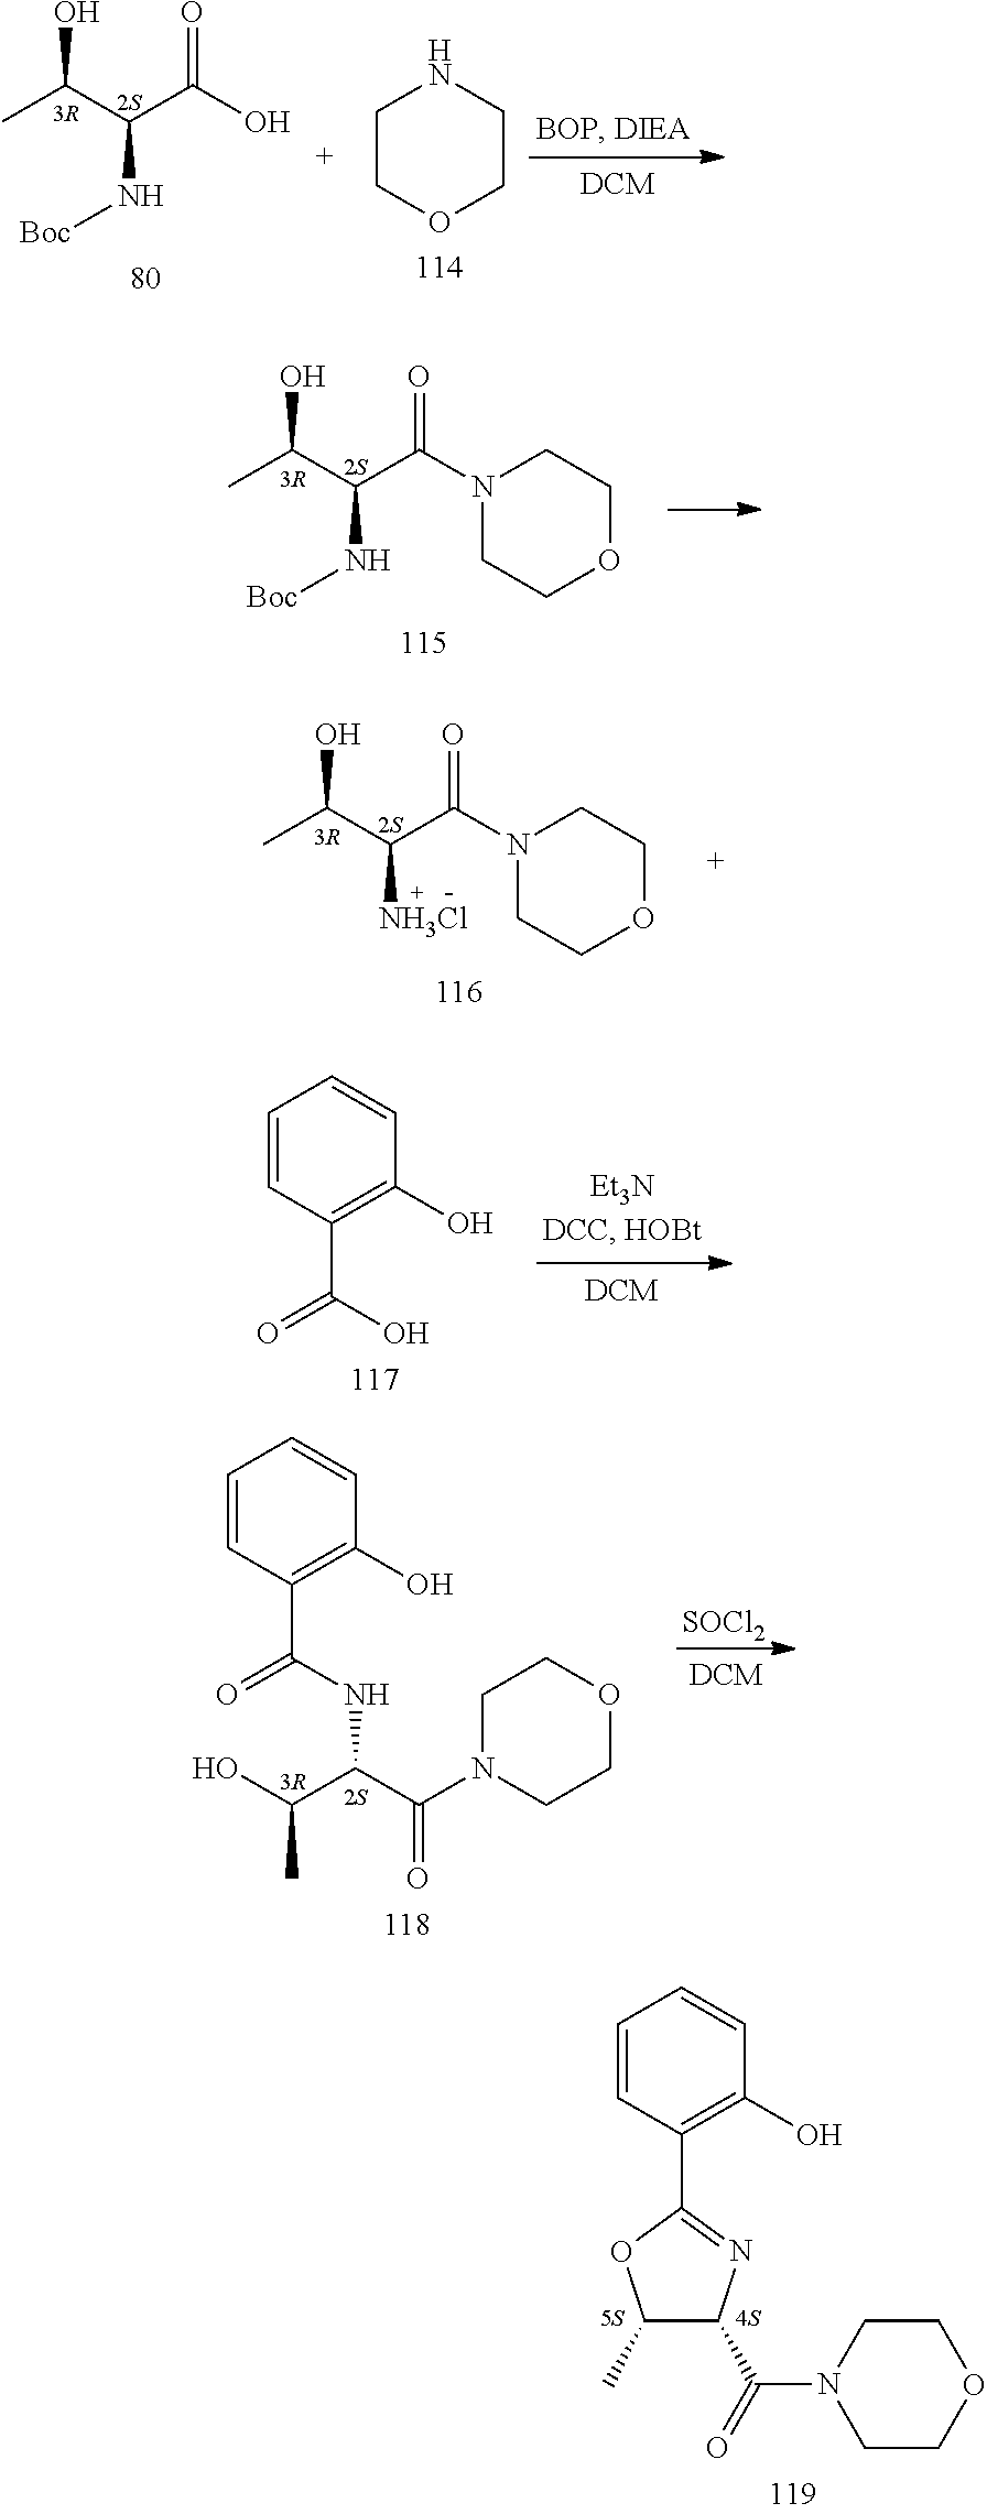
CC(C(C(O)=O)N[Boc])O.C1COCCN1.CC(C(C(N1CCOCC1)=O)N[Boc])O.CC(C(C(N1CCOCC1)=O)[NH3Cl])O.C1=CC(C(=O)O)=C(O)C=C1.C1=CC(C(=O)NC(C(N2CCOCC2)=O)C(O)C)=C(O)C=C1.[SOCl2].C1=CC(C2=NC(C(=O)N3CCOCC3)C(C)O2)=C(O)C=C1
